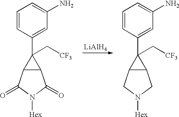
C1=CC(C2(C[CF3])C3C2C(=O)N([Hex])C3=O)=CC(N)=C1.[LiAlH4].C1=CC(C2(C[CF3])C3C2CN([Hex])C3)=CC(N)=C1
